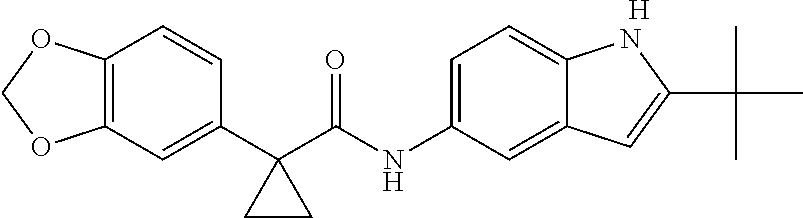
C1(C2(C(NC3=CC=C4C(=C3)C=C(C(C)(C)C)N4)=O)CC2)=CC2=C(C=C1)OCO2.[H]
